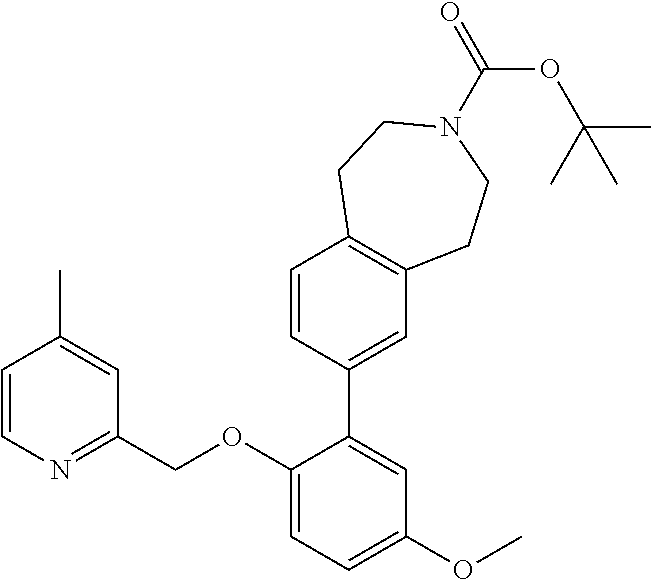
C1=CN=C(COC2=CC=C(OC)C=C2C2=CC3=C(C=C2)CCN(C(=O)OC(C)(C)C)CC3)C=C1C
